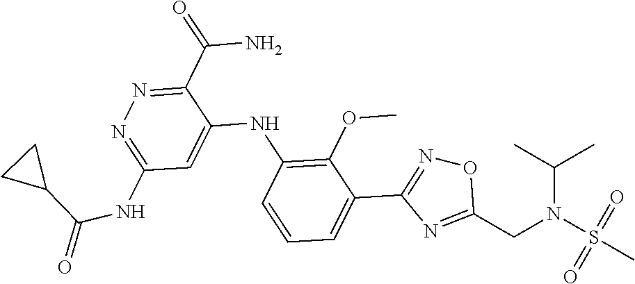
C1(C(N)=O)=NN=C(NC(=O)C2CC2)C=C1NC1=C(OC)C(C2=NOC(CN(S(C)(=O)=O)C(C)C)=N2)=CC=C1
